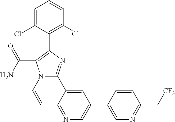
C1=C(Cl)C(C2=C(C(N)=O)N3C(=N2)C2=CC(C4=CN=C(C[CF3])C=C4)=CN=C2C=C3)=C(Cl)C=C1
